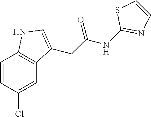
C1=CC(Cl)=CC2=C1NC=C2CC(NC1=NC=CS1)=O
